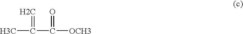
C(C)(=C)C(=O)[OCH3]
